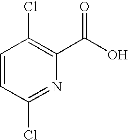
C1=CC(Cl)=NC(C(=O)O)=C1Cl
